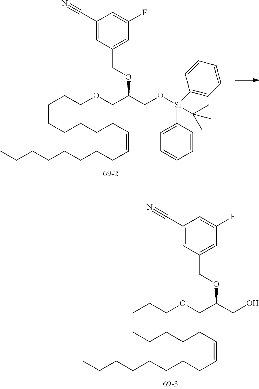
C(CCCCCC=CCCCCCCCC)CCOCC(CO)OCC1=CC(F)=CC(C#N)=C1.C(CCCCCC=CCCCCCCCC)CCOCC(CO[Si](C1=CC=CC=C1)(C1=CC=CC=C1)C(C)(C)C)OCC1=CC(F)=CC(C#N)=C1
